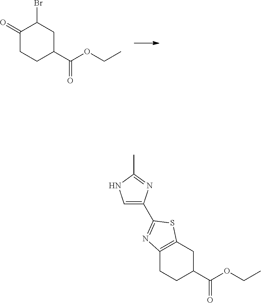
C1(=O)CCC(C(OCC)=O)CC1Br.C12=C(CC(C(OCC)=O)CC1)SC(C1=CNC(C)=N1)=N2
